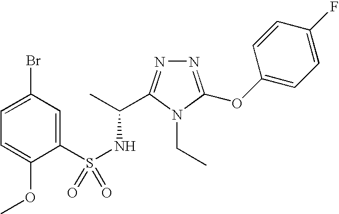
S(NC(C)C1=NN=C(OC2=CC=C(F)C=C2)N1CC)(=O)(=O)C1=CC(Br)=CC=C1OC
